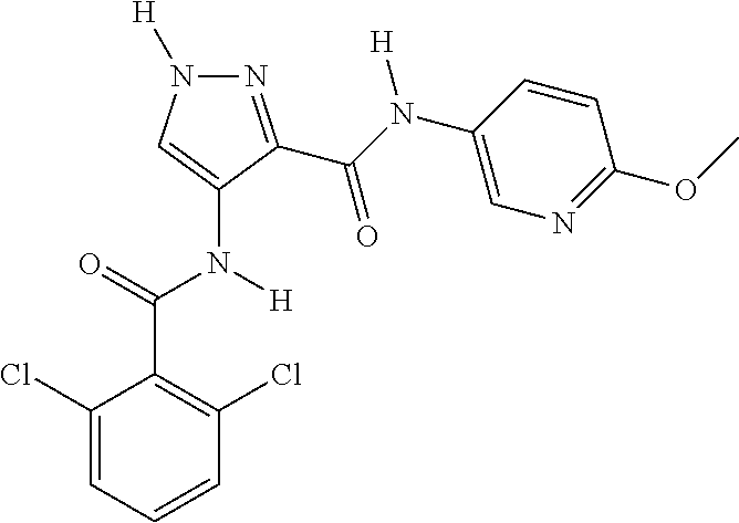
N1=C(C(N(C2=CN=C(OC)C=C2)[H])=O)C(N(C(C2=C(Cl)C=CC=C2Cl)=O)[H])=CN1[H]
